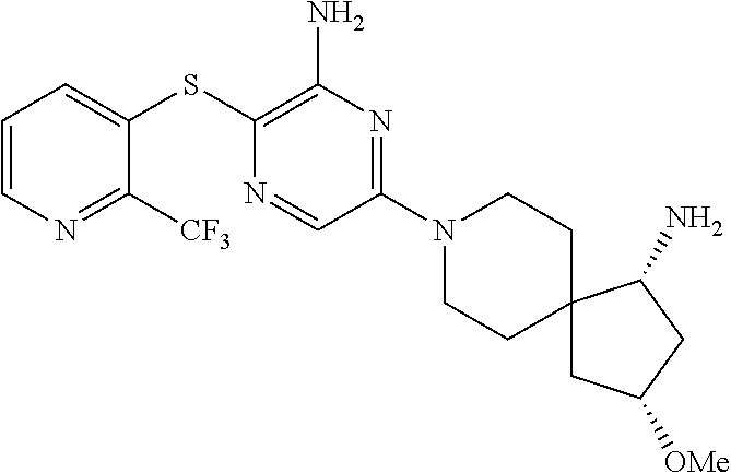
C1=C(SC2=C(N)N=C(N3CCC4(CC3)CC([OMe])CC4N)C=N2)C([CF3])=NC=C1
